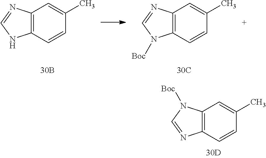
C12=C(C=CC(C)=C1)N([Boc])C=N2.C12=C(C=CC(C)=C1)NC=N2.C12=C(C=CC(C)=C1)N=CN2[Boc]
